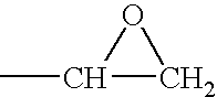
C1(C)CO1
